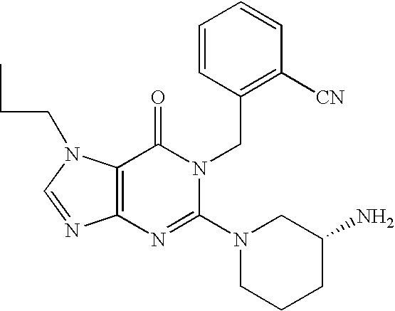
C12=C(C(=O)N(CC3=C([CN])C=CC=C3)C(N3CCCC(N)C3)=N1)N(CCC)C=N2
